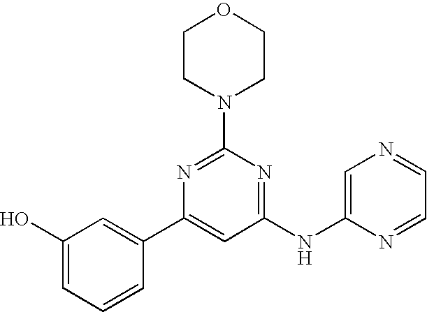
C1(NC2=CN=CC=N2)=NC(N2CCOCC2)=NC(C2=CC(O)=CC=C2)=C1
